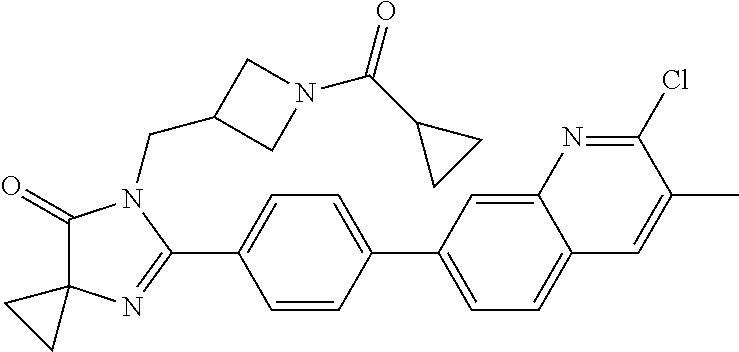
C1(=O)C2(N=C(C3=CC=C(C4=CC=C5C(=C4)N=C(Cl)C(C)=C5)C=C3)N1CC1CN(C(C3CC3)=O)C1)CC2
